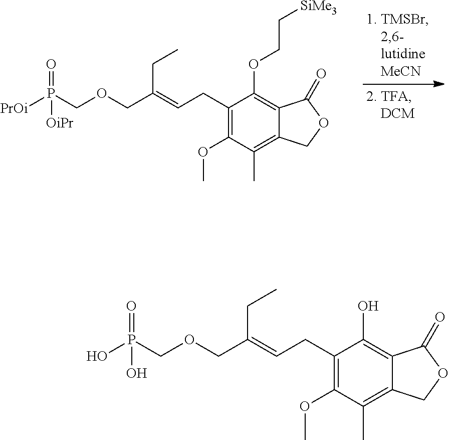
C1(CC=C(COCP([PrOi])(=O)[OiPr])CC)=C(OC)C(C)=C2C(=C1OCC[SiMe3])C(=O)OC2.C1(CC=C(COCP(O)(=O)O)CC)=C(OC)C(C)=C2C(=C1O)C(=O)OC2
